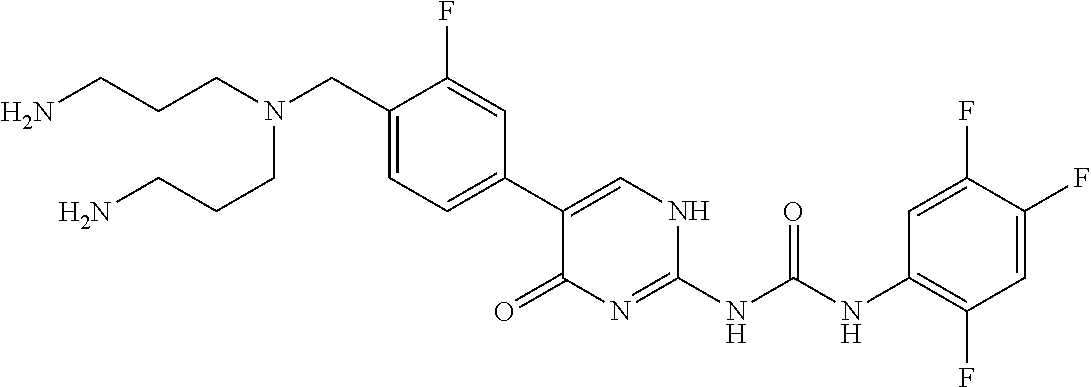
N(CC1=CC=C(C2=CNC(NC(NC3=C(F)C=C(F)C(F)=C3)=O)=NC2=O)C=C1F)(CCCN)CCCN
